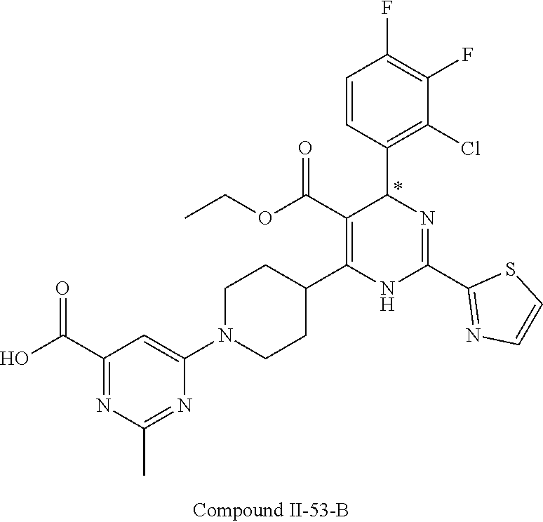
C1(F)=C(F)C=CC(C2N=C(C3=NC=CS3)NC(C3CCN(C4=CC(C(O)=O)=NC(C)=N4)CC3)=C2C(OCC)=O)=C1Cl
